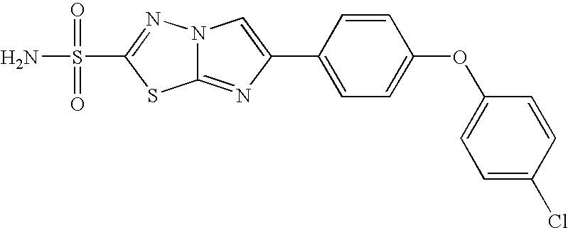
C12=NC(C3=CC=C(OC4=CC=C(Cl)C=C4)C=C3)=CN1N=C(S(=O)(=O)N)S2
